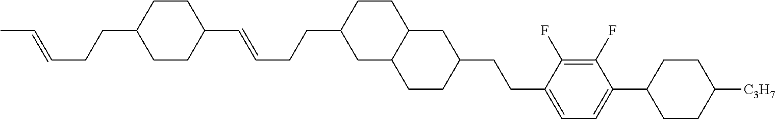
C1(C=CCCC2CC3C(CC2)CC(CCC2=CC=C(C4CCC([C3H7])CC4)C(F)=C2F)CC3)CCC(CCC=CC)CC1
